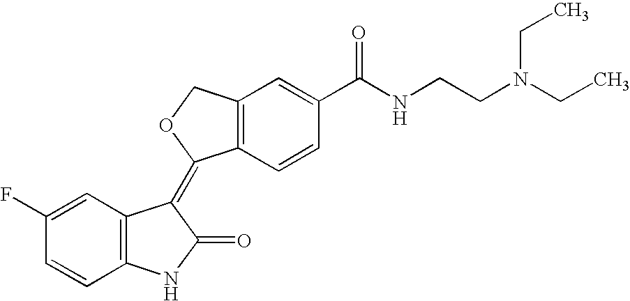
C1=C(F)C=CC2=C1C(=C1C3=C(C=C(C(NCCN(CC)CC)=O)C=C3)CO1)C(=O)N2
